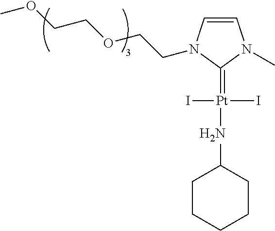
C1=CN(CCOCCOC)C(=[Pt](NC2CCCCC2)(I)I)N1C
